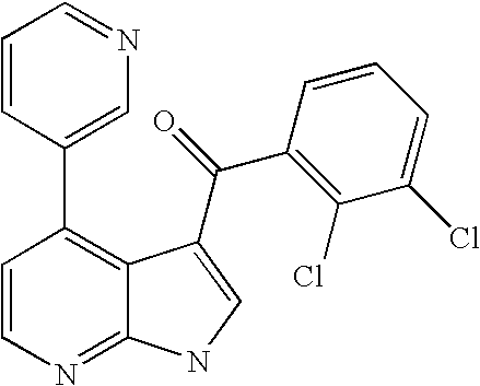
C1=CN=C2C(=C1C1=CN=CC=C1)C(C(C1=C(Cl)C(Cl)=CC=C1)=O)=CN2
